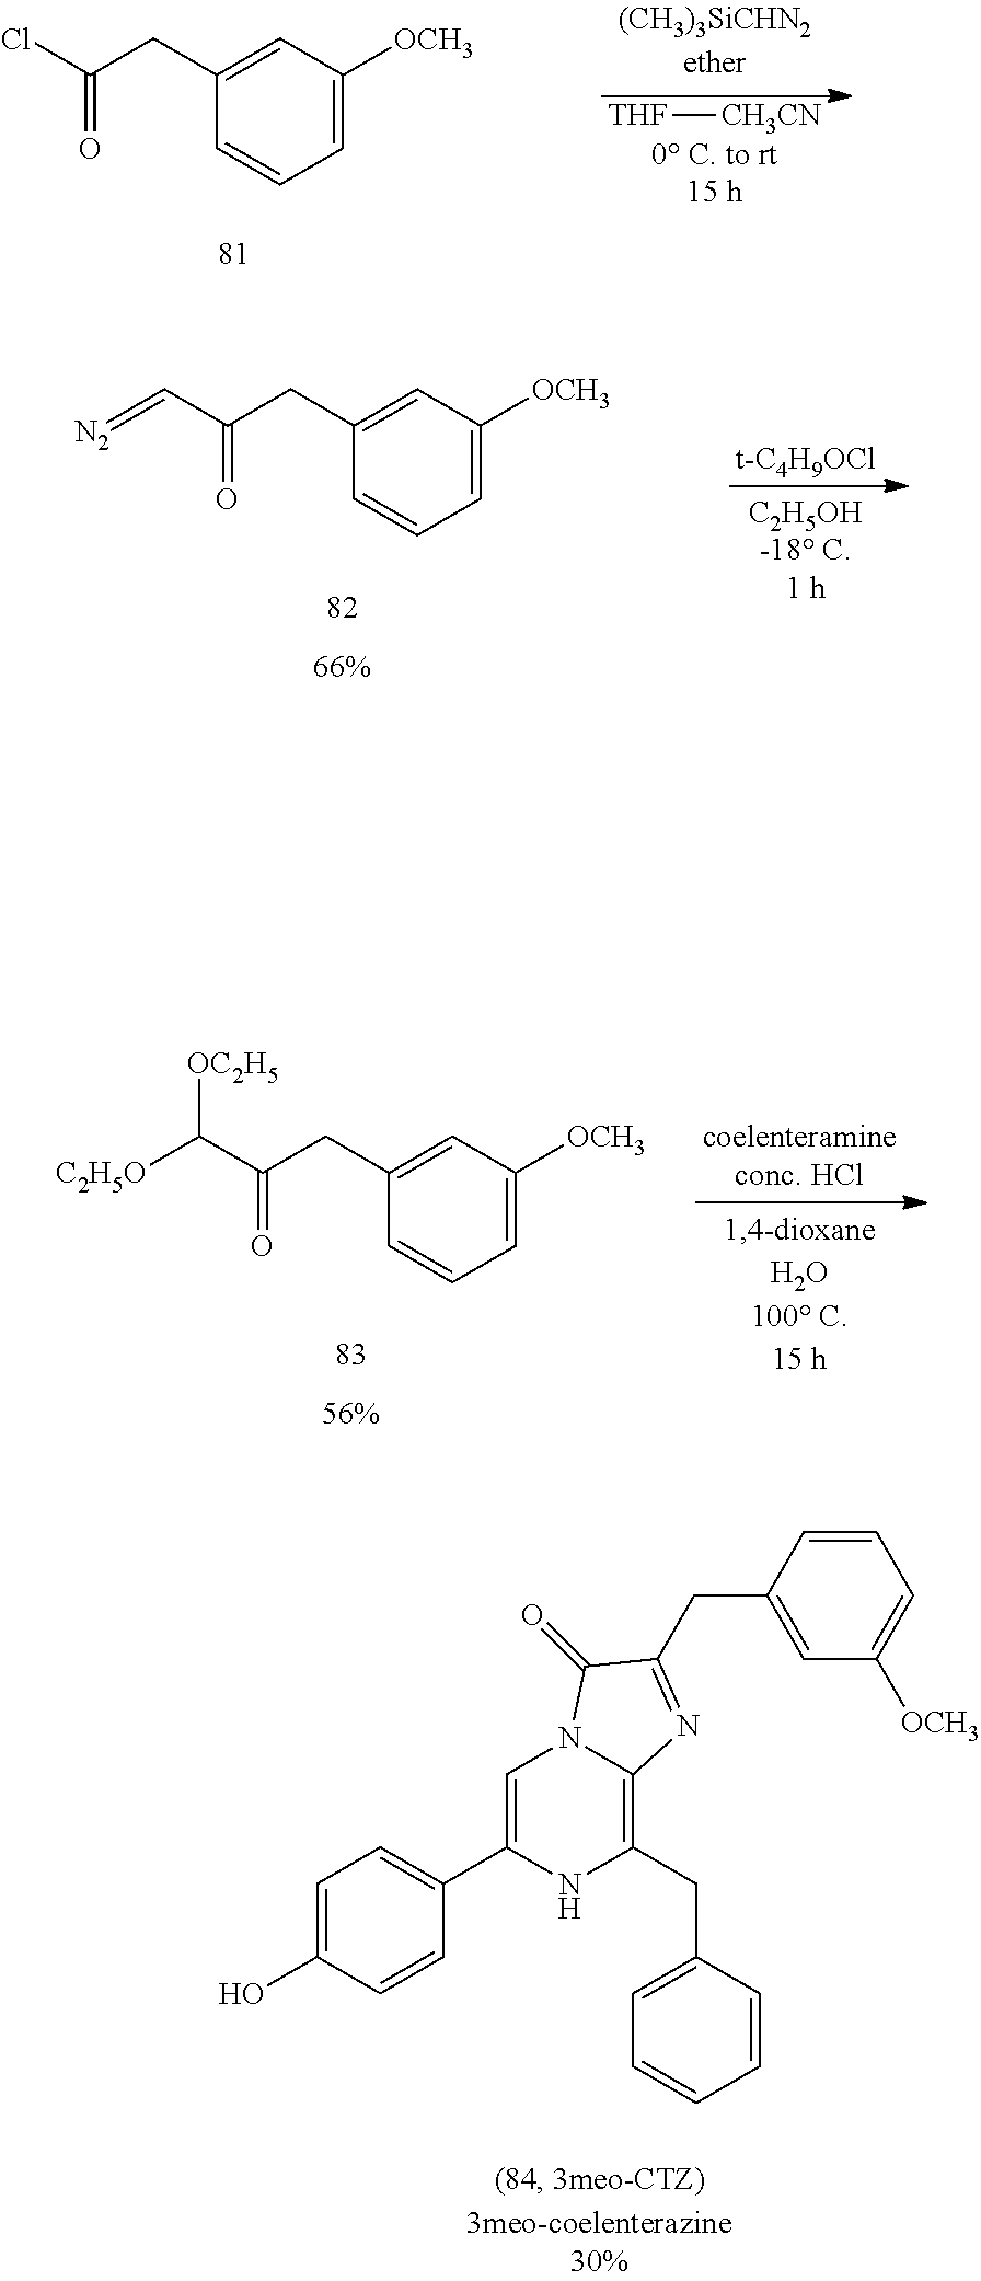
C1(CC(Cl)=O)=CC([OCH3])=CC=C1.[THF][CH3CN].C1=C(O)C=CC(C2=CN3C(=C(CC4=CC=CC=C4)N2)N=C(CC2=CC([OCH3])=CC=C2)C3=O)=C1.[t-C4H9OCl].C1(CC(C=[N2])=O)=CC([OCH3])=CC=C1.C1(CC(=O)C([C2H5O])[OC2H5])=CC([OCH3])=CC=C1
